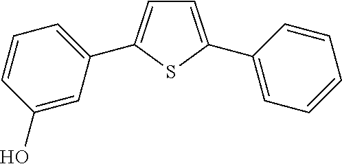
C1=C(C2=CC=CC=C2)SC(C2=CC=CC(O)=C2)=C1
